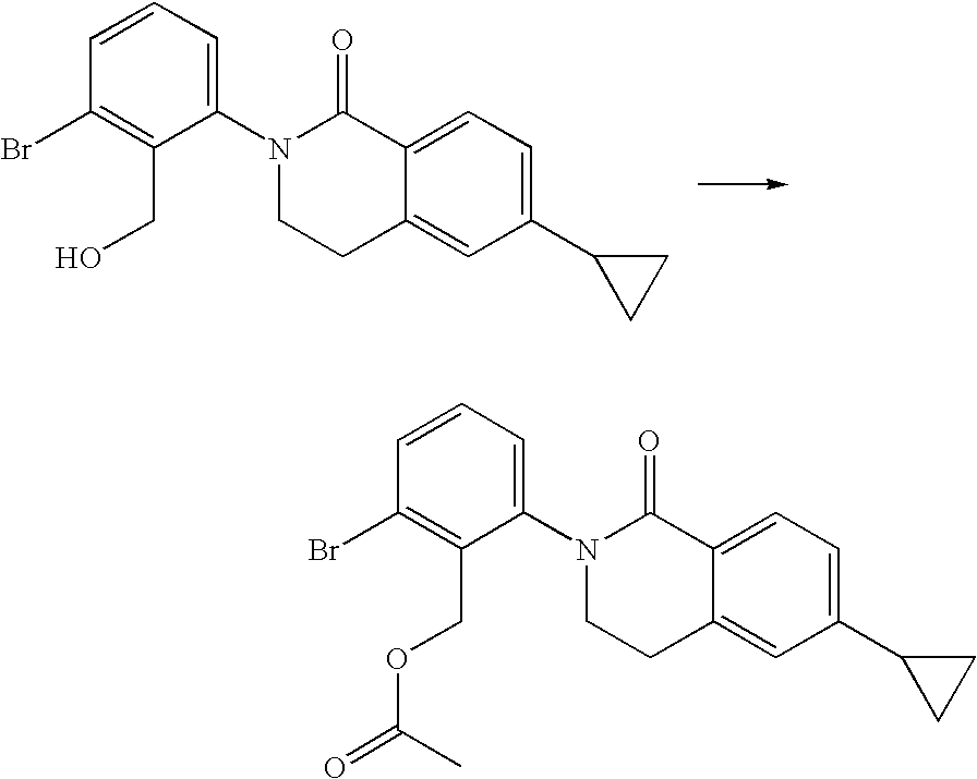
C1(C2CC2)=CC=C2C(=C1)CCN(C1=CC=CC(Br)=C1CO)C2=O.C1(C2CC2)=CC=C2C(=C1)CCN(C1=CC=CC(Br)=C1COC(=O)C)C2=O
